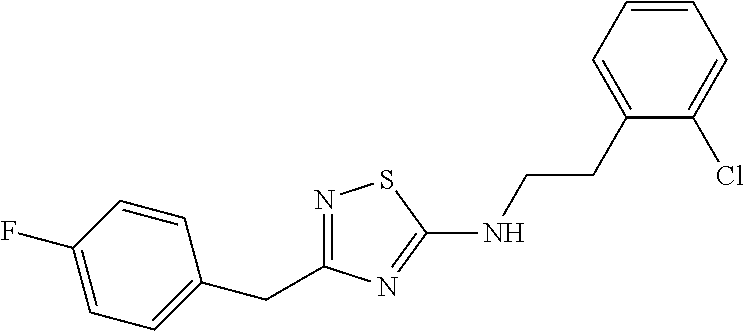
N1=C(CC2=CC=C(F)C=C2)N=C(NCCC2=CC=CC=C2Cl)S1
